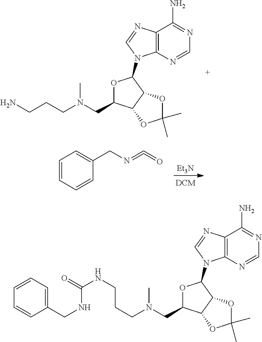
O1C(CN(CCCN)C)C2C(C1N1C3=C(C(N)=NC=N3)N=C1)OC(C)(C)O2.C1=CC=CC(CN=C=O)=C1.[Et3N].O1C(CN(CCCNC(=O)NCC2=CC=CC=C2)C)C2C(C1N1C3=C(C(N)=NC=N3)N=C1)OC(C)(C)O2
